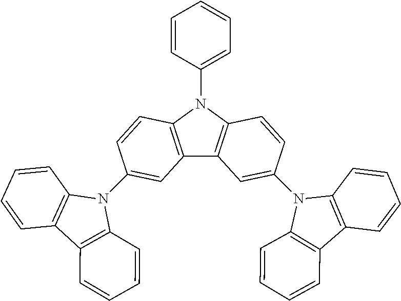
C12=C(N(C3=CC=CC=C3)C3=C1C=C(N1C4=C(C5=C1C=CC=C5)C=CC=C4)C=C3)C=CC(N1C3=C(C4=C1C=CC=C4)C=CC=C3)=C2
